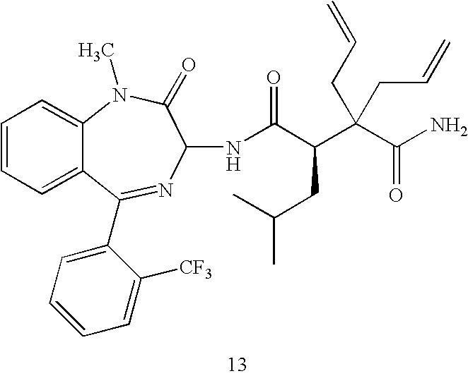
C1=CC=C2C(=C1)N(C)C(=O)C(NC(C(C(C(N)=O)(CC=C)CC=C)CC(C)C)=O)N=C2C1=CC=CC=C1[CF3]
